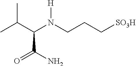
C(C(N(CCC[SO3H])[H])C(=O)N)(C)C
